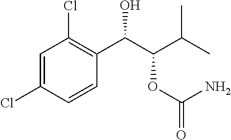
C1(Cl)=CC(Cl)=C(C(C(C(C)C)OC(=O)N)O)C=C1
